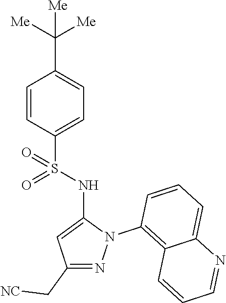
C1=CC(S(NC2=CC(C[NC])=NN2C2=C3C(=CC=C2)N=CC=C3)(=O)=O)=CC=C1C([Me])([Me])[Me]
